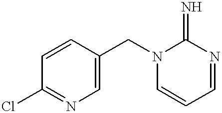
C1=CC(CN2C=CC=NC2=N)=CN=C1Cl
